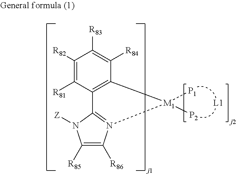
C1([R82])=C([R81])C2=C(C([R84])=C1[R83])[M1]([P1])([P2])N1=C2N([Z])C([R85])=C1[R86].[L1]
